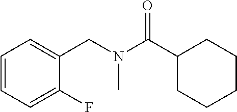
C1=CC=C(F)C(CN(C(C2CCCCC2)=O)C)=C1
